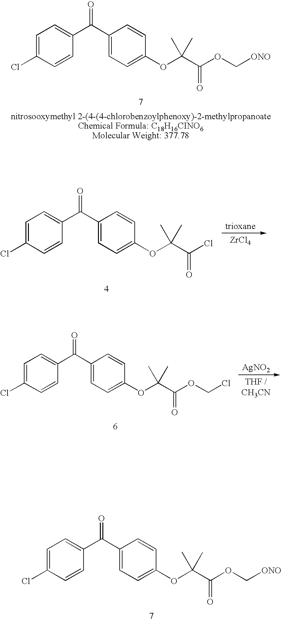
C1=C(Cl)C=CC(C(C2=CC=C(OC(C(OC[ONO])=O)(C)C)C=C2)=O)=C1.C1=C(Cl)C=CC(C(C2=CC=C(OC(C(Cl)=O)(C)C)C=C2)=O)=C1.[ZrCl4].C1=C(Cl)C=CC(C(C2=CC=C(OC(C(OCCl)=O)(C)C)C=C2)=O)=C1.[AgNO2].C1=C(Cl)C=CC(C(C2=CC=C(OC(C(OC[ONO])=O)(C)C)C=C2)=O)=C1
